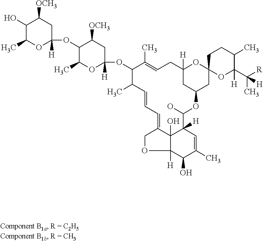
C1(O)C(C)OC(OC2C(C)OC(OC3C(C)=CCC4([H])CC(CC5(O4)CCC(C)C(C([R])(C)[H])([H])O5)OC(O)C4([H])C=C(C)C(O)C5([H])C4(O)C(=CC=CC3C)CO5)([H])CC2[OCH3])([H])CC1[OCH3]
